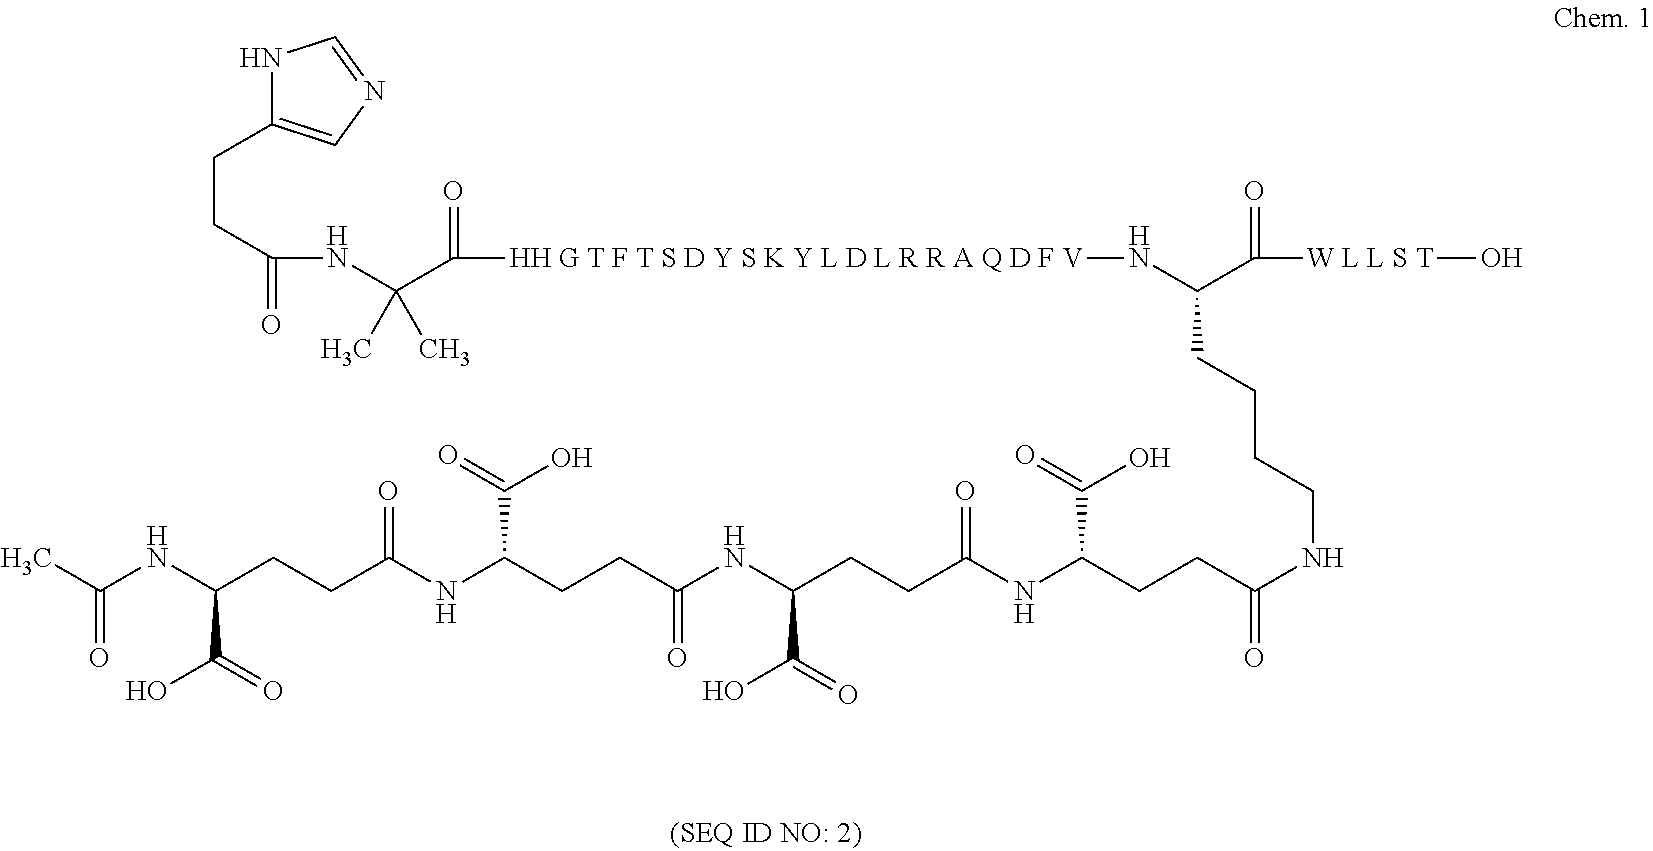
N1C(CCC(=O)NC(C(=O)[HH G T F T S D Y S K Y L D L R R A Q D F V]NC(CCCCNC(CCC(NC(CCC(NC(CCC(NC(CCC(NC(C)=O)C(O)=O)=O)C(=O)O)=O)C(=O)O)=O)C(=O)O)=O)C(=O)[W L L S T]O)(C)C)=CN=C1
